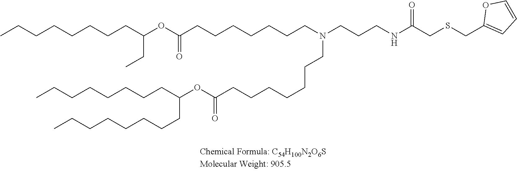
C(SCC1=CC=CO1)C(NCCCN(CCCCCCCC(OC(CCCCCCCC)CC)=O)CCCCCCCC(=O)OC(CCCCCCCC)CCCCCCCC)=O
